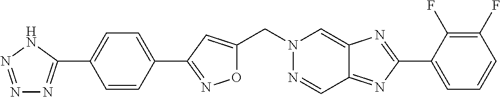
C1=CC(C2=NOC(CN3N=CC4=NC(C5=CC=CC(F)=C5F)=NC4=C3)=C2)=CC=C1C1=NN=NN1
